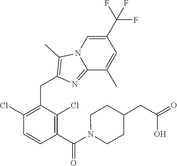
C1(Cl)=C(CC2=C(C)N3C(=N2)C(C)=CC(C(F)(F)F)=C3)C(Cl)=C(C(N2CCC(CC(=O)O)CC2)=O)C=C1
